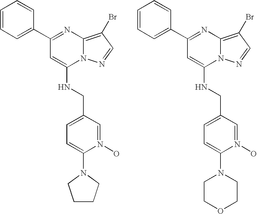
C1(C2=CC=CC=C2)=NC2=C(Br)C=NN2C(NCC2=CC=C(N3CCCC3)N(O)=C2)=C1.C1(C2=CC=CC=C2)=NC2=C(Br)C=NN2C(NCC2=CC=C(N3CCOCC3)N(O)=C2)=C1
